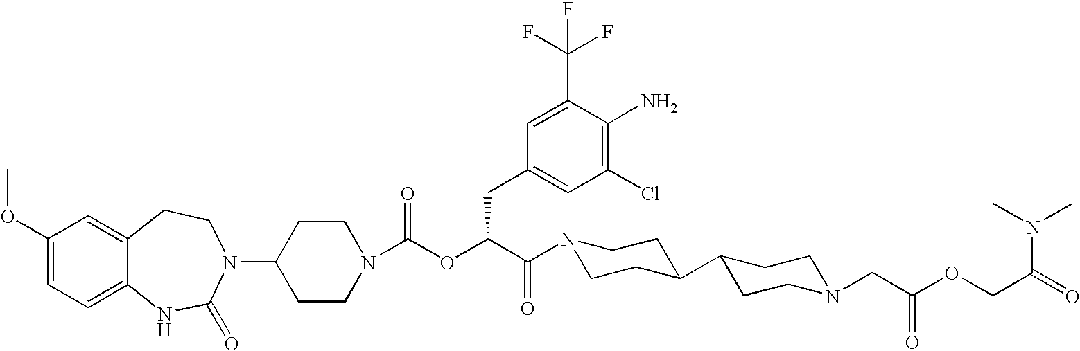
C1(N2C(=O)NC3=CC=C(OC)C=C3CC2)CCN(C(OC(C(=O)N2CCC(C3CCN(CC(OCC(N(C)C)=O)=O)CC3)CC2)CC2=CC(Cl)=C(N)C(C(F)(F)F)=C2)=O)CC1
